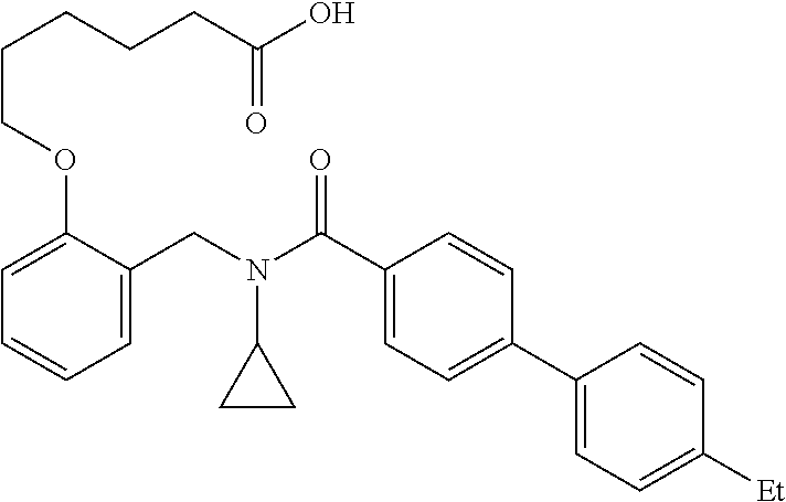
C1=C(CN(C(C2=CC=C(C3=CC=C([Et])C=C3)C=C2)=O)C2CC2)C(OCCCCCC(O)=O)=CC=C1
